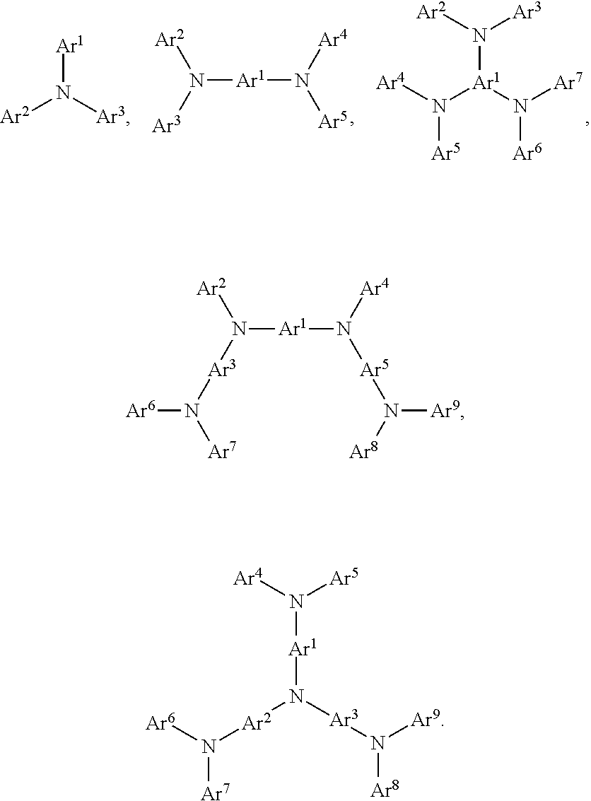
[Ar2]N([Ar3])[Ar1]N([Ar5])[Ar4].[Ar1](N([Ar3])[Ar2])(N([Ar4])[Ar5])N([Ar7])[Ar6].[Ar1]N([Ar3])[Ar2].[Ar2]N([Ar1]N([Ar5]N([Ar9])[Ar8])[Ar4])[Ar3]N([Ar7])[Ar6].N([Ar5])([Ar4])[Ar1]N([Ar2]N([Ar6])[Ar7])[Ar3]N([Ar9])[Ar8]
